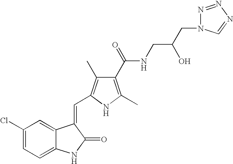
C1(Cl)=CC=C2C(=C1)C(=CC1=C(C)C(C(=O)NCC(O)CN3N=NN=C3)=C(C)N1)C(=O)N2
